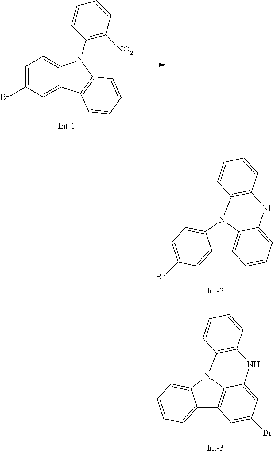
C1=C(Br)C=C2C(=C1)N(C1=C([NO2])C=CC=C1)C1=C2C=CC=C1.C12=CC(Br)=CC=C1N1C3=C2C=CC=C3NC2=C1C=CC=C2.C12=CC=CC=C1N1C3=C2C=C(Br)C=C3NC2=C1C=CC=C2
